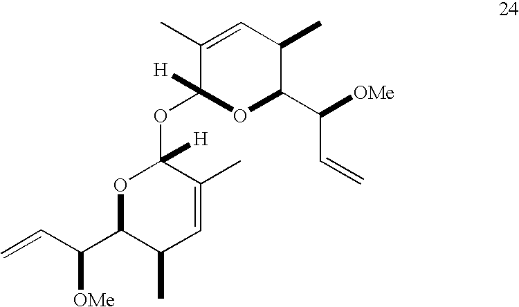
C1(C)=CC(C)C(C(C=C)[OMe])OC1([H])OC1([H])OC(C(C=C)[OMe])C(C)C=C1C
